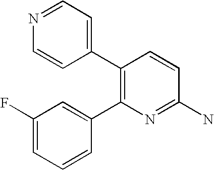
C1(C2=CC=NC=C2)=C(C2=CC(F)=CC=C2)N=C(N)C=C1
